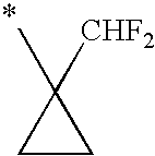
C1(C)([CHF2])CC1
